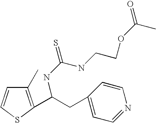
C1(C)=C(C(CC2=CC=NC=C2)NC(=S)NCCOC(=O)C)SC=C1
